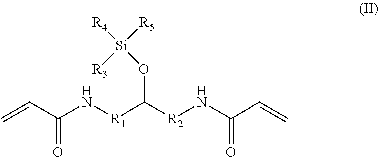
O=C(C=C)N[R1]C(O[Si]([R4])([R3])[R5])[R2]NC(=O)C=C
